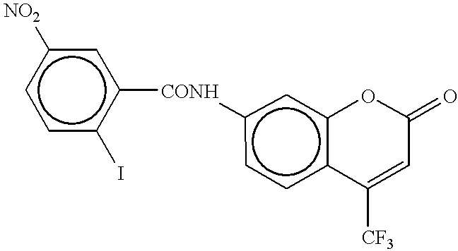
c1c(I)c([CONH]c2ccc3c(c2)OC(=O)C=C3[CF3])cc([NO2])c1
